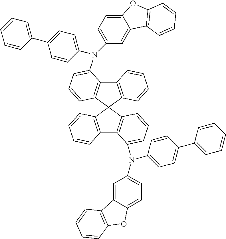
C1(C2=CC=C(N(C3=CC=C4C(=C3)C3=C(O4)C=CC=C3)C3=CC=CC4=C3C3=C(C45C4=C(C6=C5C=CC=C6)C(N(C5=CC=C(C6=CC=CC=C6)C=C5)C5=CC=C6C(=C5)C5=C(O6)C=CC=C5)=CC=C4)C=CC=C3)C=C2)=CC=CC=C1
